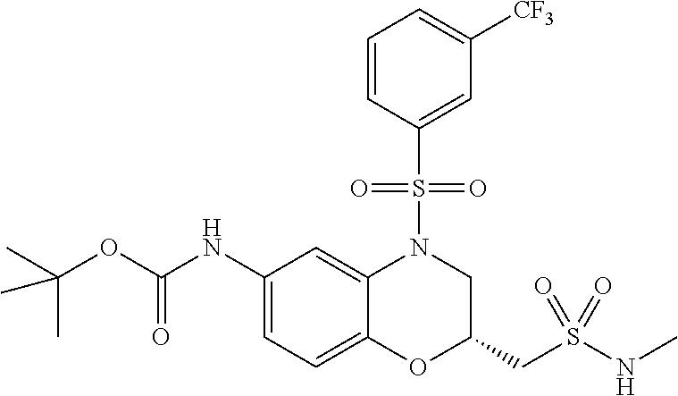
C(OC(NC1=CC=C2C(=C1)N(S(C1=CC([CF3])=CC=C1)(=O)=O)CC(CS(NC)(=O)=O)O2)=O)(C)(C)C
